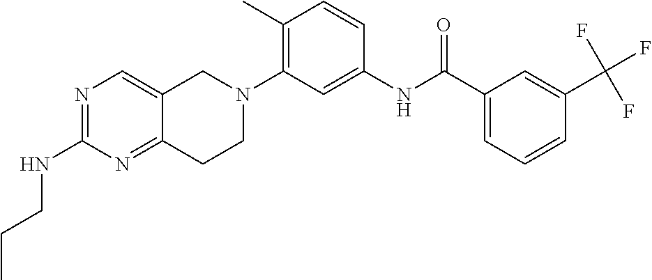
N1=C(NCCC)N=C2C(=C1)CN(C1=C(C)C=CC(NC(C3=CC=CC(C(F)(F)F)=C3)=O)=C1)CC2
